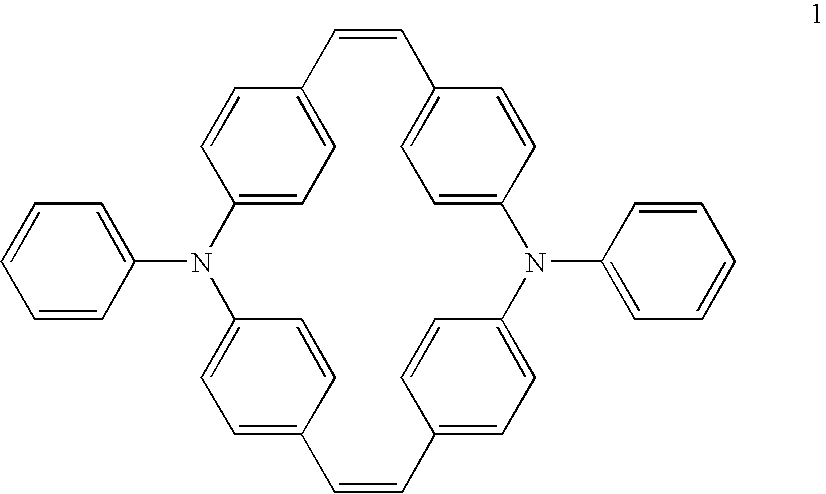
C1=CC2=CC=C1C=CC1=CC=C(C=C1)N(C1=CC=CC=C1)C1=CC=C(C=C1)C=CC1=CC=C(N2C2=CC=CC=C2)C=C1
